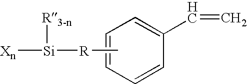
C1=CC(C=C)=CC=C1.C[R][Si]([Xn])[R3-n]
